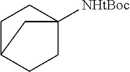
C1C2CCC([NHtBoc])(C1)C2
